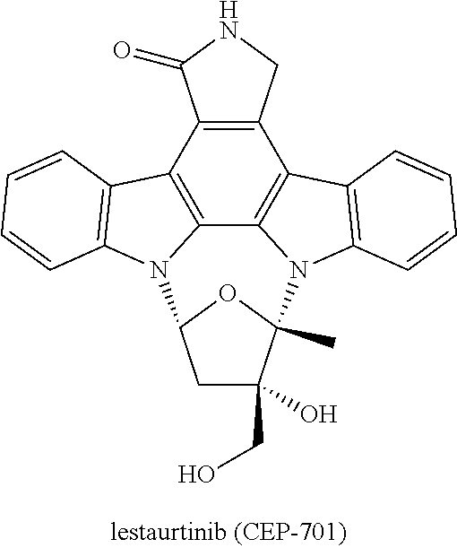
C12=C(C3=C4C5=C1C1=C(C=CC=C1)N5C1(C)C(O)(CO)CC(O1)N4C1=C3C=CC=C1)C(=O)NC2
